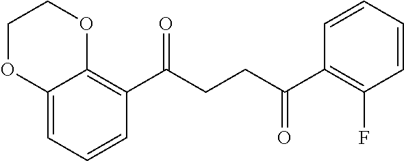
C12=CC=CC(C(CCC(C3=C(F)C=CC=C3)=O)=O)=C1OCCO2
